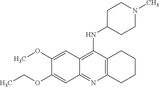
C12=C(C(NC3CCN(C)CC3)=C3C(=N1)C=C(OCC)C(OC)=C3)CCCC2
